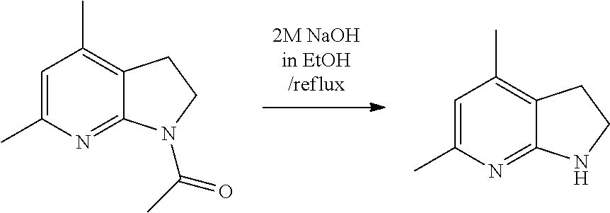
C1=C(C)N=C2C(=C1C)CCN2C(C)=O.C1=C(C)N=C2C(=C1C)CCN2
